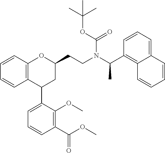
C12=C(C=CC=C1)OC(CCN(C(C1=C3C(=CC=C1)C=CC=C3)C)C(OC(C)(C)C)=O)CC2C1=CC=CC(C(OC)=O)=C1OC
